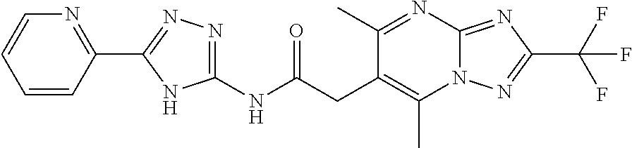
C(C(NC1=NN=C(C2=NC=CC=C2)N1)=O)C1=C(C)N2C(=NC(C(F)(F)F)=N2)N=C1C
